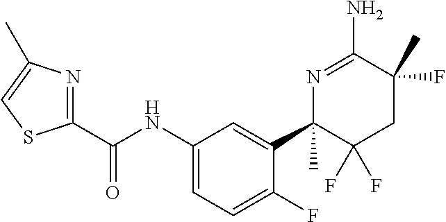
C1(C(NC2=CC=C(F)C(C3(C)C(F)(F)CC(C)(F)C(N)=N3)=C2)=O)=NC(C)=CS1
